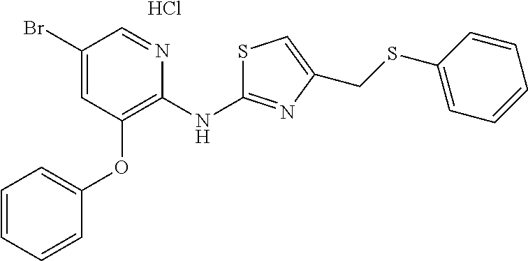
C1(Br)=CC(OC2=CC=CC=C2)=C(NC2=NC(CSC3=CC=CC=C3)=CS2)N=C1.Cl
